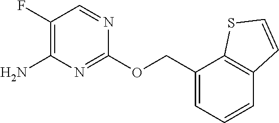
C1(F)=C(N)N=C(OCC2=CC=CC3=C2SC=C3)N=C1
